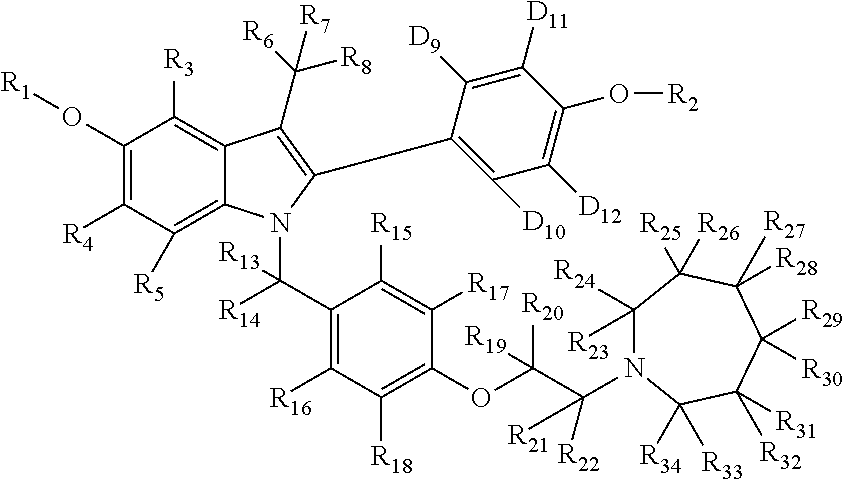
C1(O[R1])=C([R4])C([R5])=C2C(=C1[R3])C(C([R6])([R8])[R7])=C(C1=C([D10])C([D12])=C(O[R2])C([D11])=C1[D9])N2C(C1=C([R16])C([R18])=C(OC(C([R21])([R22])N2C([R23])([R24])C([R25])([R26])C([R28])([R27])C([R29])([R30])C([R31])([R32])C2([R34])[R33])([R20])[R19])C([R17])=C1[R15])([R14])[R13]
